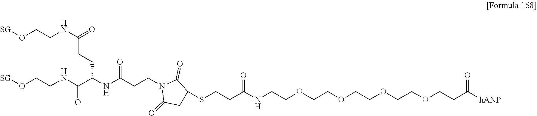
[SG]OCCNC(CCC(C(=O)NCCO[SG])NC(=O)CCN1C(=O)CC(SCCC(=O)NCCOCCOCCOCCOCCC(=O)[hANP])C1=O)=O
